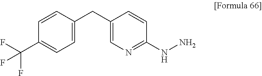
N(C1=NC=C(CC2=CC=C(C(F)(F)F)C=C2)C=C1)N
